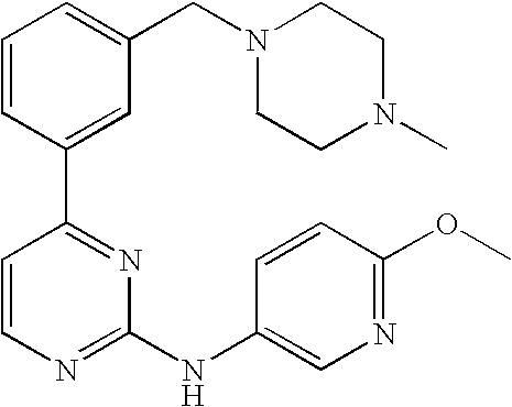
C1=CC(C2=NC(NC3=CN=C(OC)C=C3)=NC=C2)=CC(CN2CCN(C)CC2)=C1
